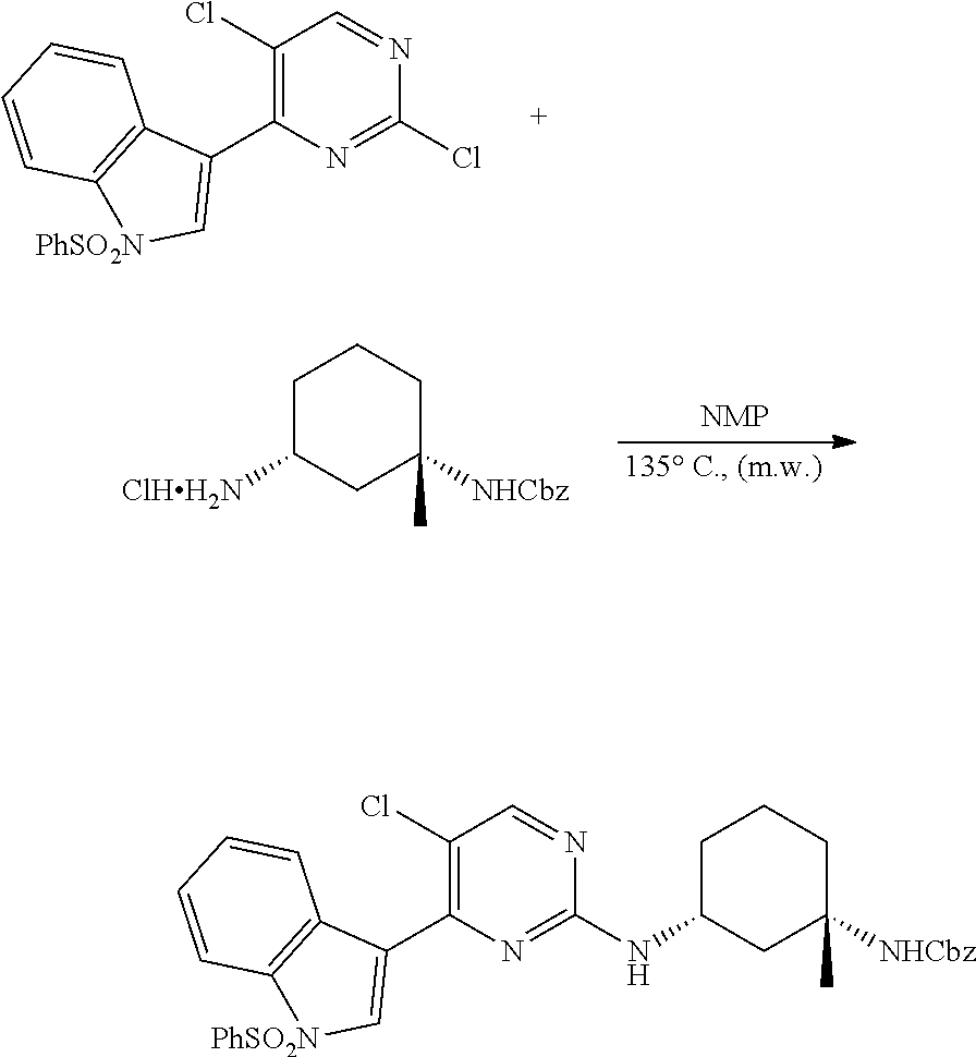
C1(Cl)=C(C2=C[PhSO2N]C3=C2C=CC=C3)N=C(Cl)N=C1.[NMP].C1C([ClHH2N])CC([NHCbz])(C)CC1.C1C(NC2=NC(C3=C[PhSO2N]C4=C3C=CC=C4)=C(Cl)C=N2)CC([NHCbz])(C)CC1
